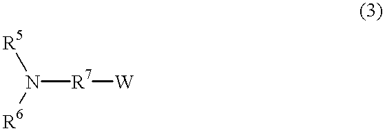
N([R7][W])([R6])[R5]
